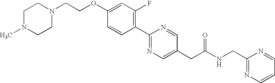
C1=CC(C2=NC=C(CC(NCC3=NC=CC=N3)=O)C=N2)=C(F)C=C1OCCN1CCN(C)CC1
